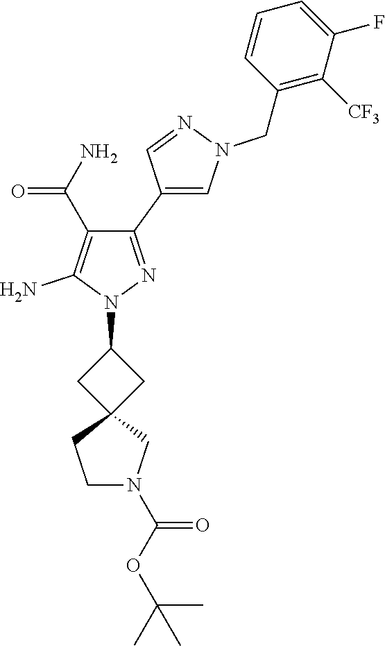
C1(C2=CN(CC3=C([CF3])C(F)=CC=C3)N=C2)=NN(C2CC3(C2)CCN(C(OC(C)(C)C)=O)C3)C(N)=C1C(N)=O
